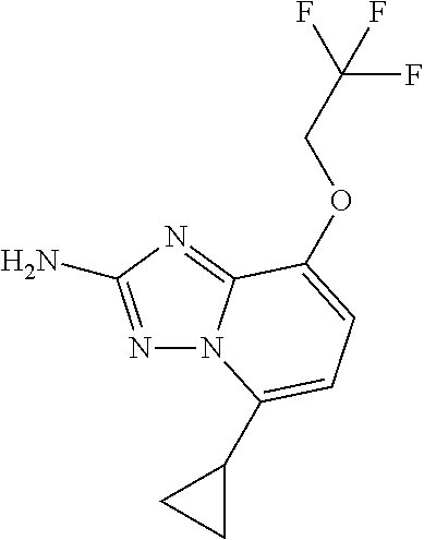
N1=C(N)N=C2N1C(C1CC1)=CC=C2OCC(F)(F)F
